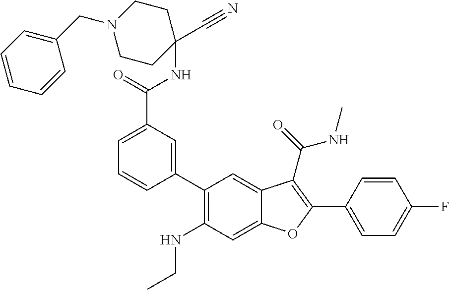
C1(C2=CC(C(=O)NC3(C#N)CCN(CC4=CC=CC=C4)CC3)=CC=C2)=C(NCC)C=C2C(=C1)C(C(=O)NC)=C(C1=CC=C(F)C=C1)O2
